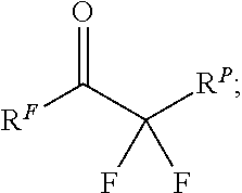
[RF]C(C([RP])(F)F)=O
